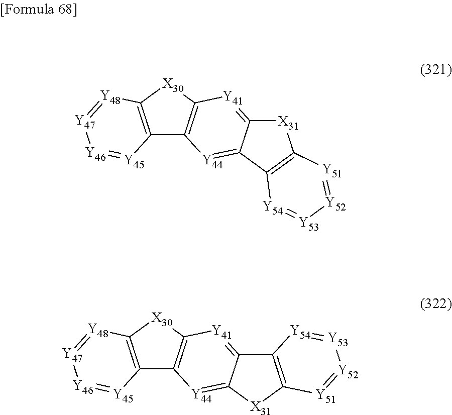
C12=C([X30]C3=C1[Y44]=C1C(=[Y41]3)[X31]C3=C1[Y54]=[Y53][Y52]=[Y51]3)[Y48]=[Y47][Y46]=[Y45]2.C12=C([X30]C3=C1[Y44]=C1C(=[Y41]3)C3=C([X31]1)[Y51]=[Y52][Y53]=[Y54]3)[Y48]=[Y47][Y46]=[Y45]2
